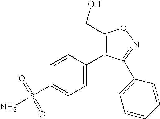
C1=C(C2=C(CO)ON=C2C2=CC=CC=C2)C=CC(S(N)(=O)=O)=C1
